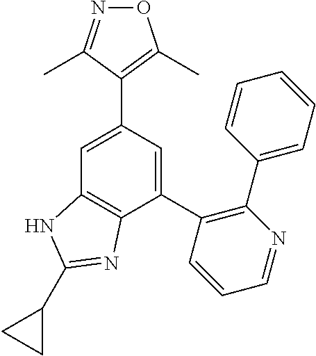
C1=C(C2=C(C)ON=C2C)C=C(C2=C(C3=CC=CC=C3)N=CC=C2)C2=C1NC(C1CC1)=N2
